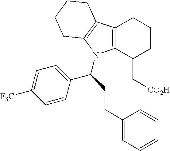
C12=C(C(C[CO2H])CCC1)N(C(C1=CC=C([F3C])C=C1)CCC1=CC=CC=C1)C1=C2CCCC1
